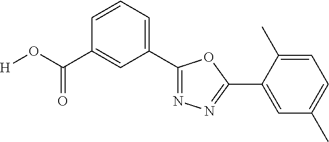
[H]OC(C1=CC(C2=NN=C(C3=CC(C)=CC=C3C)O2)=CC=C1)=O
